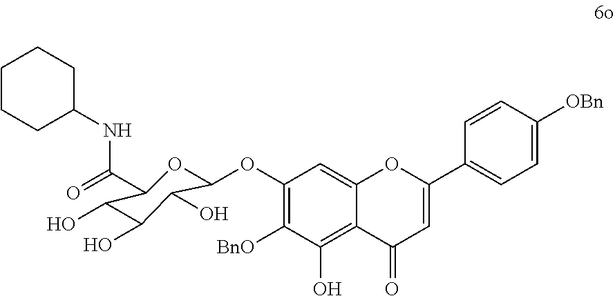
C1(OC2OC(C(=O)NC3CCCCC3)C(O)C(O)C2O)=C([BnO])C(O)=C2C(=C1)OC(C1=CC=C([OBn])C=C1)=CC2=O
